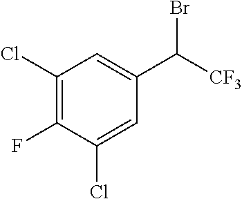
C1(Cl)=C(F)C(Cl)=CC(C([CF3])Br)=C1
